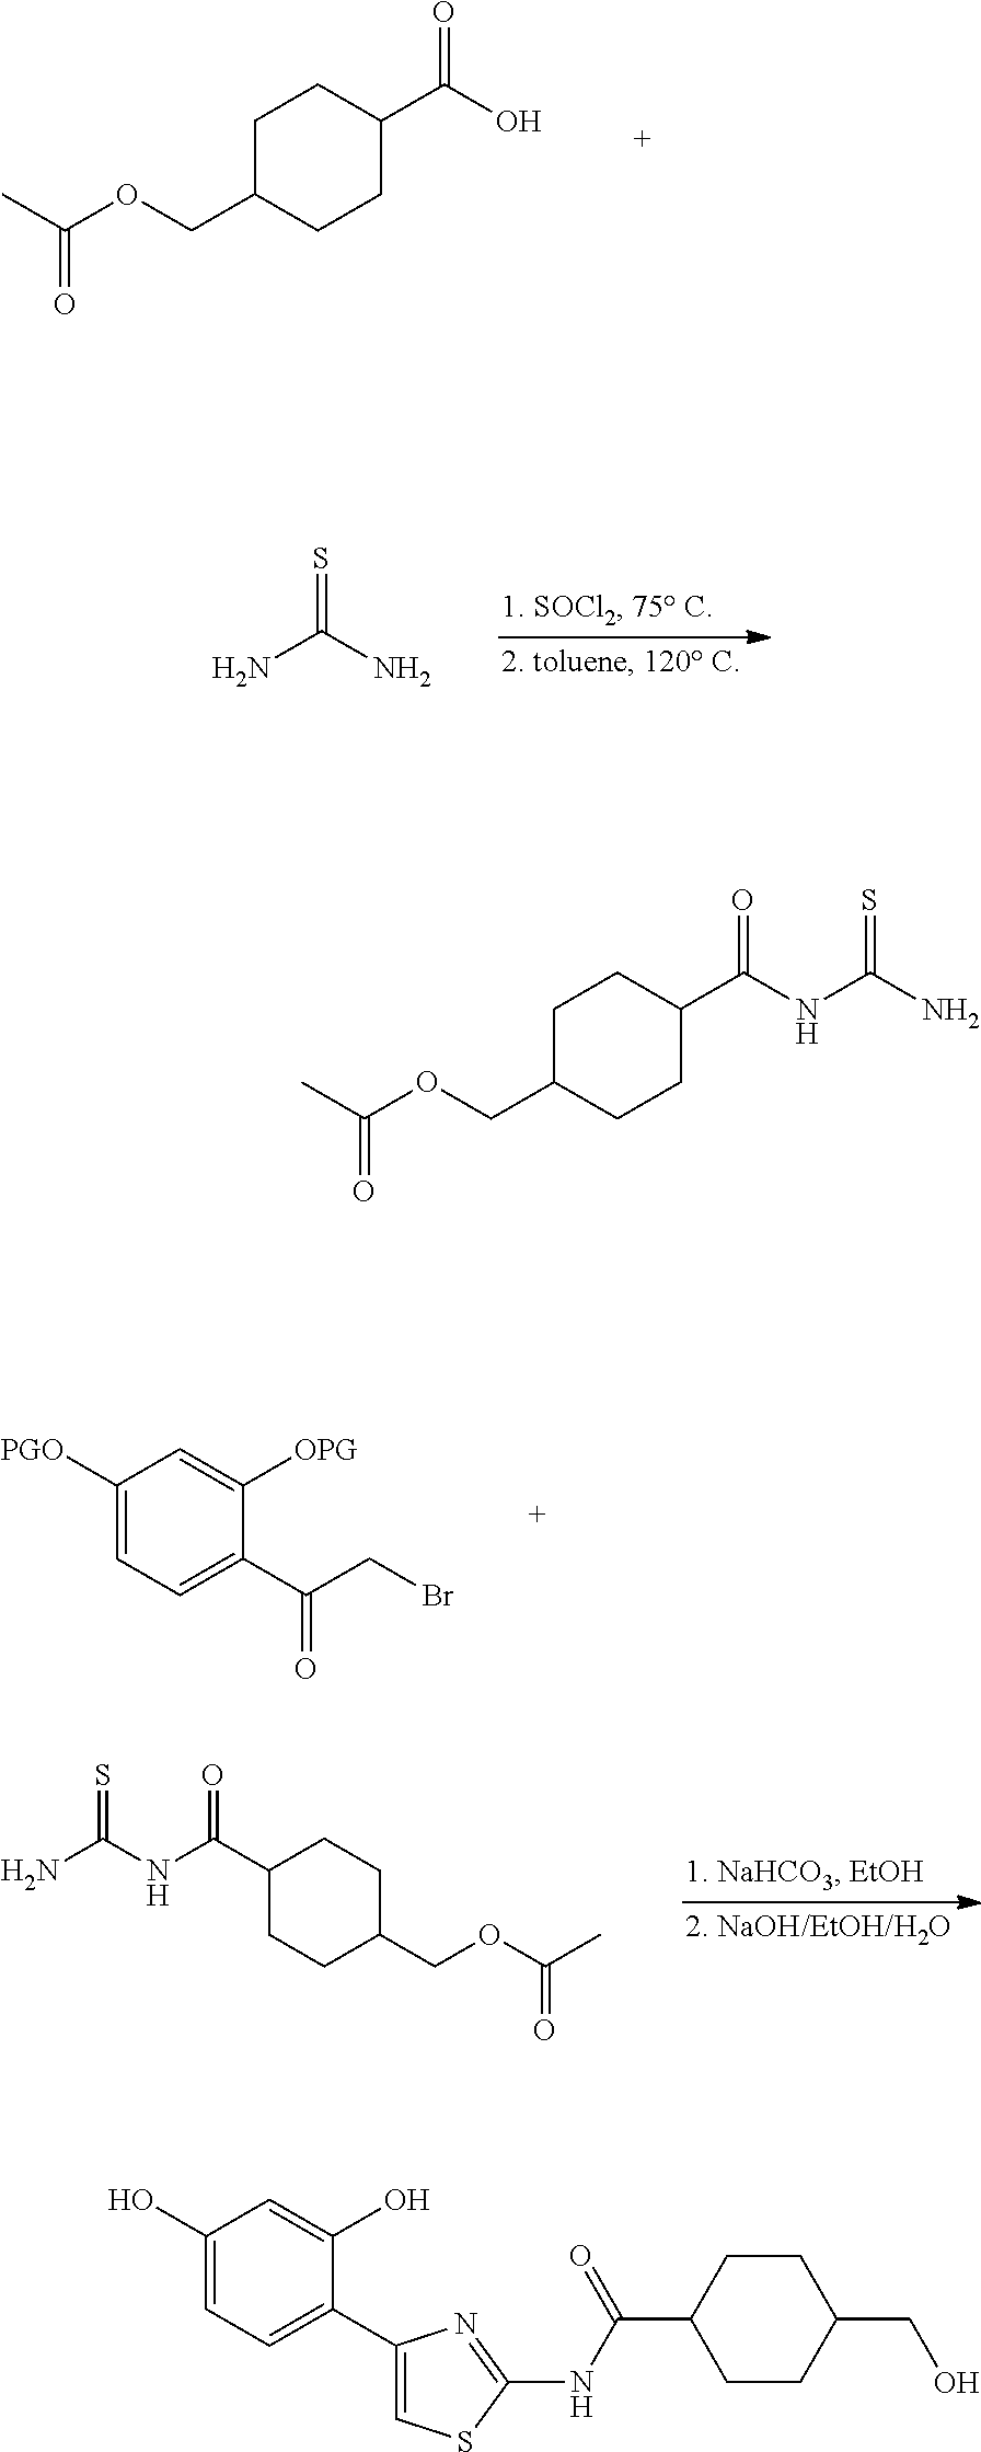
C1C(COC(C)=O)CCC(C(O)=O)C1.NC(N)=S.C1([PGO])=CC=C(C(=O)CBr)C([OPG])=C1.NC(NC(=O)C1CCC(COC(=O)C)CC1)=S.C1C(COC(C)=O)CCC(C(NC(N)=S)=O)C1.C1(O)=CC=C(C2=CSC(NC(C3CCC(CO)CC3)=O)=N2)C(O)=C1
